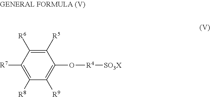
C1([R7])=C([R8])C([R9])=C(O[R4][SO3X])C([R5])=C1[R6]
